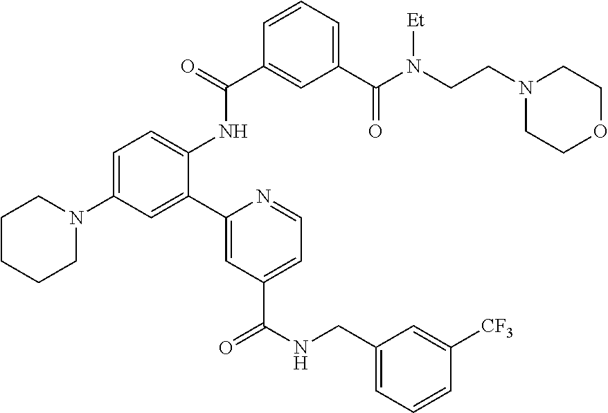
C1CCCN(C2=CC=C(NC(=O)C3=CC(C(=O)N(CCN4CCOCC4)[Et])=CC=C3)C(C3=CC(C(=O)NCC4=CC=CC([CF3])=C4)=CC=N3)=C2)C1
